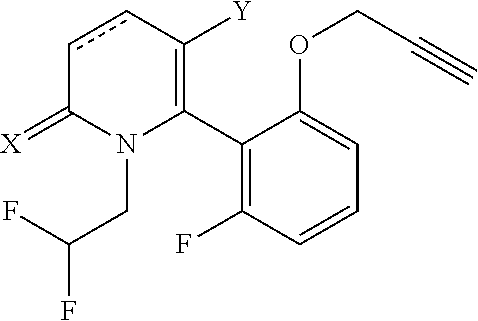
C1(C2=C([Y])ccC(=[X])N2CC(F)F)=C(F)C=CC=C1OCC#C
